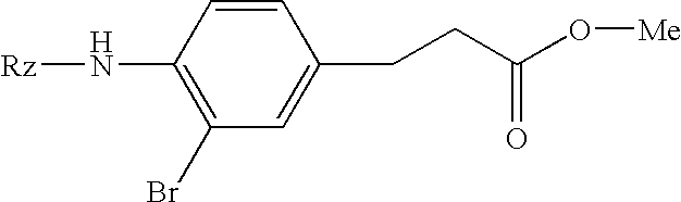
C1=CC(N[Rz])=C(Br)C=C1CCC(O[Me])=O
